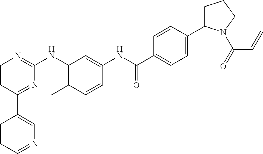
C1(C2=CN=CC=C2)=NC(NC2=C(C)C=CC(NC(C3=CC=C(C4CCCN4C(=O)C=C)C=C3)=O)=C2)=NC=C1
